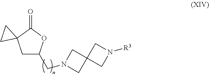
C1C(CN2CC3(C2)CN([R3])C3)OC(=O)C12CC2
